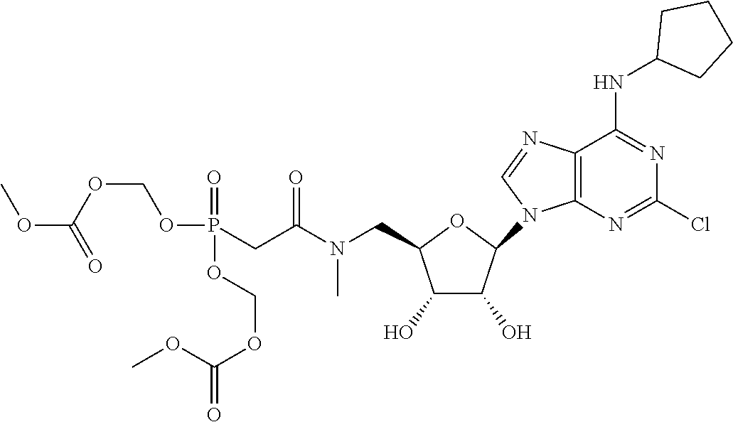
O1C(CN(C(CP(=O)(OCOC(=O)OC)OCOC(=O)OC)=O)C)C(O)C(O)C1N1C=NC2=C1N=C(Cl)N=C2NC1CCCC1
